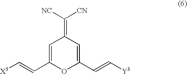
C1=C(C=C[X3])OC(C=C[Y3])=CC1=C([NC])[CN]
